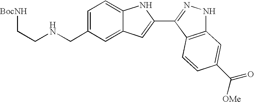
C1=C(CNCC[BocNH])C=C2C(=C1)NC(C1=NNC3=C1C=CC(C([OMe])=O)=C3)=C2
